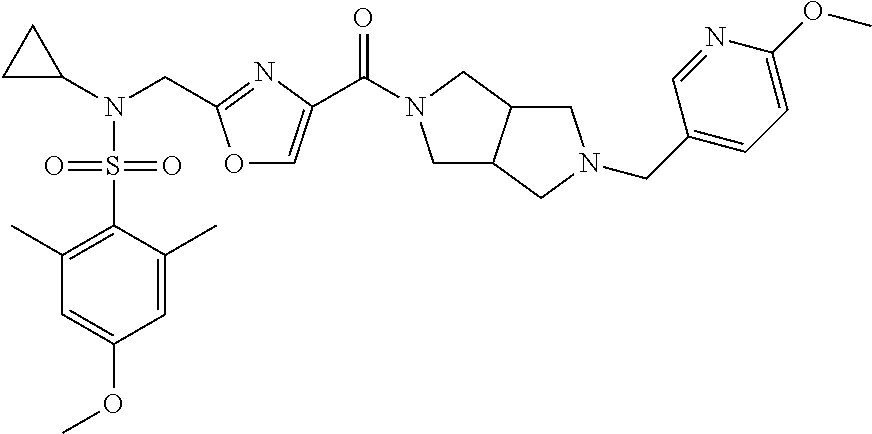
C1(C)=C(S(=O)(N(C2CC2)CC2=NC(C(=O)N3CC4C(C3)CN(CC3=CC=C(OC)N=C3)C4)=CO2)=O)C(C)=CC(OC)=C1
